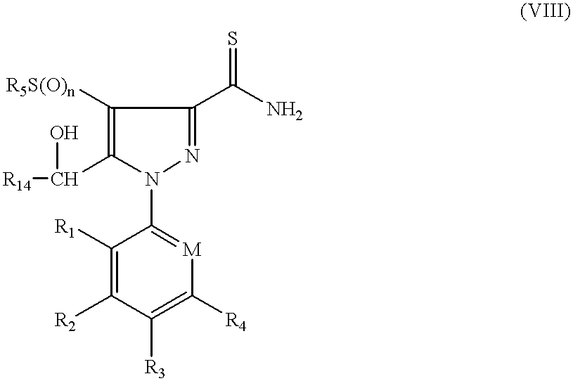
C1([R1])=C([R2])C([R3])=C([R4])[M]=C1N1N=C(C(N)=S)C([R5S(O)n])=C1C([R14])O
